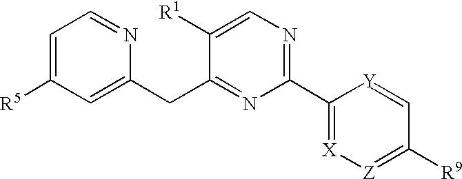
C1=C([R5])C=C(CC2=NC(C3=[X][Z]=C([R9])C=[Y]3)=NC=C2[R1])N=C1
